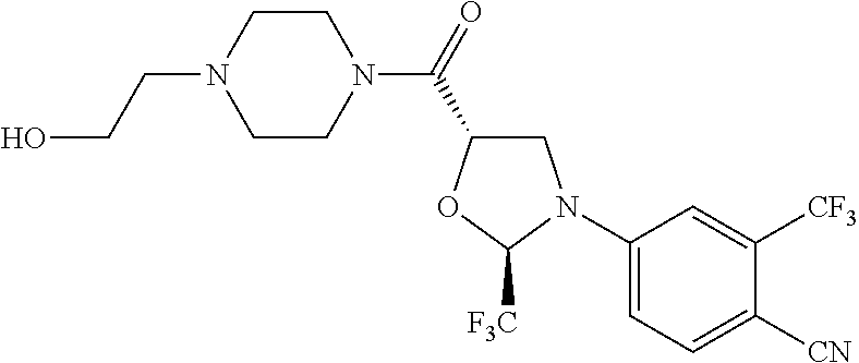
C1(N2CC(C(N3CCN(CCO)CC3)=O)OC2[F3C])=CC=C([CN])C([CF3])=C1
